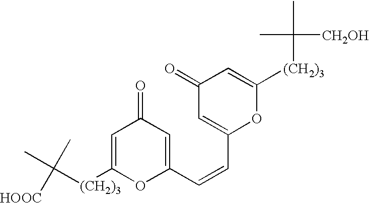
C([(CH2)3]C1=CC(=O)C=C(C=CC2=CC(=O)C=C([(CH2)3]C(C)(C)[CH2OH])O2)O1)(C)(C)[HOOC]
